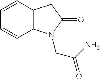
C12=C(C=CC=C1)CC(=O)N2CC(=O)N
